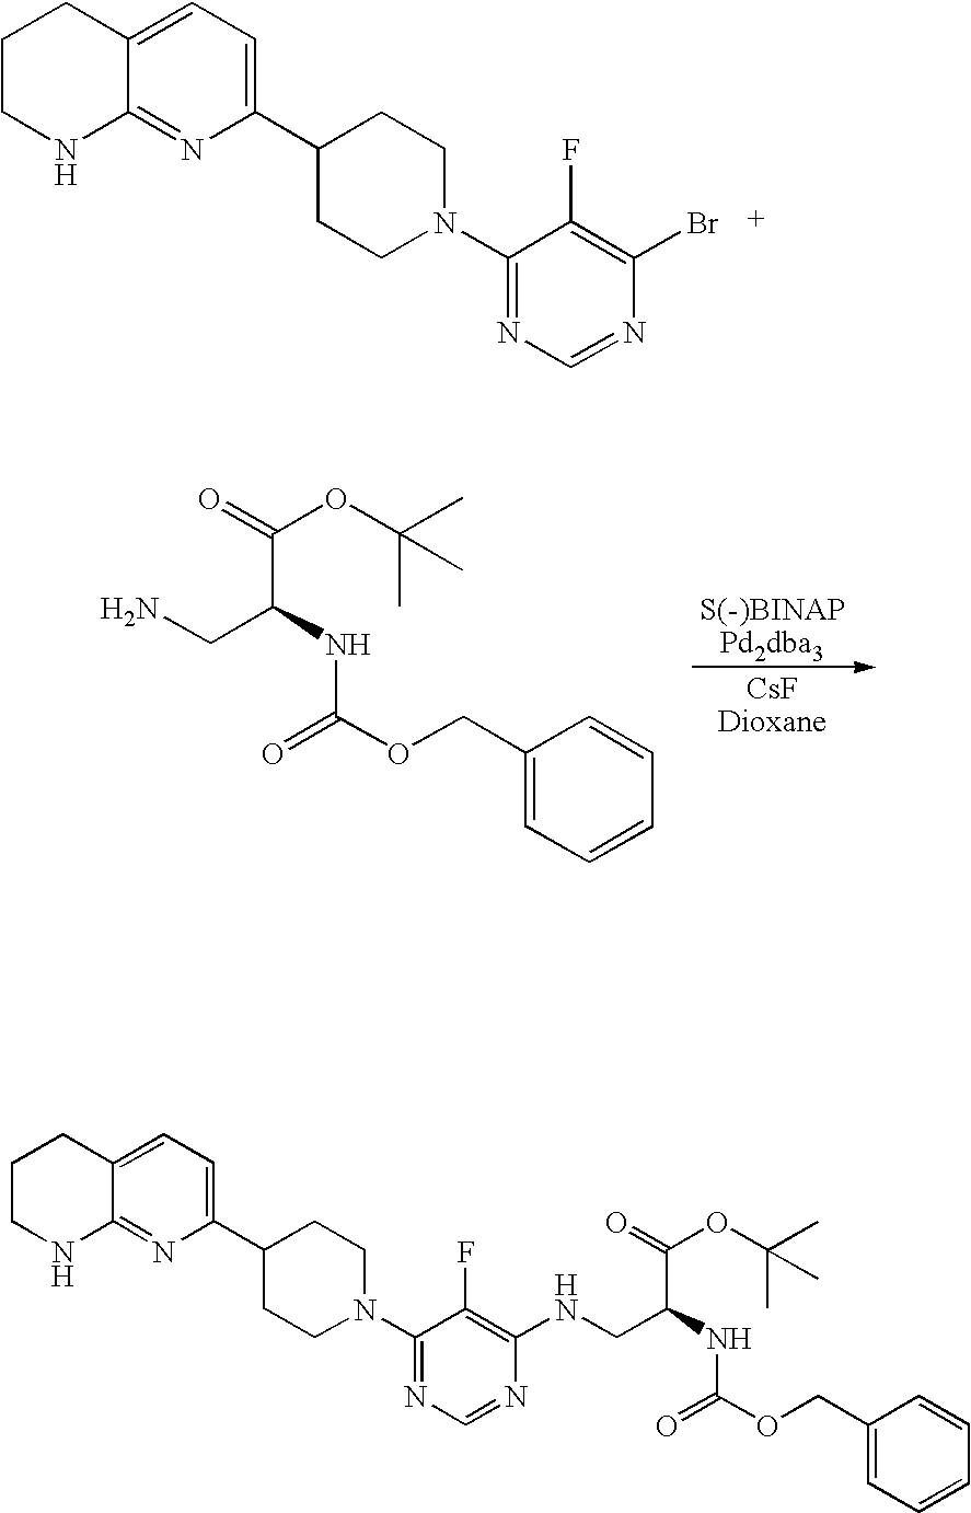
C1CNC2=NC(C3CCN(C4=NC=NC(Br)=C4F)CC3)=CC=C2C1.NCC(NC(=O)OCC1=CC=CC=C1)C(OC(C)(C)C)=O.C1CNC2=NC(C3CCN(C4=NC=NC(NCC(NC(=O)OCC5=CC=CC=C5)C(=O)OC(C)(C)C)=C4F)CC3)=CC=C2C1
